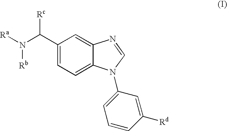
[Ra]N(C(C1=CC=C2C(=C1)N=CN2C1=CC=CC([Rd])=C1)[Rc])[Rb]
